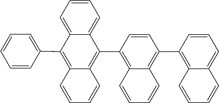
C1(C2=C3C=CC=CC3=C(C3=CC=CC=C3)C3=CC=CC=C23)=C2C=CC=CC2=C(C2=C3C=CC=CC3=CC=C2)C=C1
